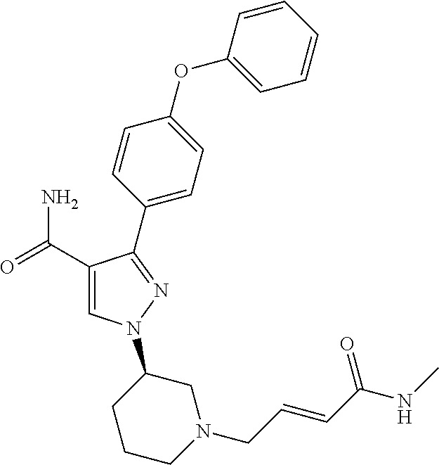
C1(C(=O)N)=CN(C2CCCN(CC=CC(NC)=O)C2)N=C1C1=CC=C(OC2=CC=CC=C2)C=C1
